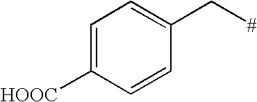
C1=C([HOOC])C=CC(C[#])=C1
